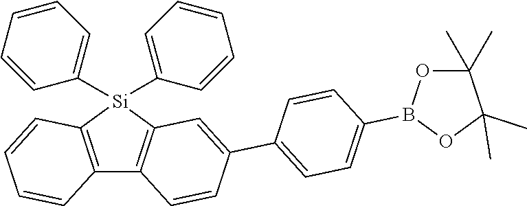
C12=C([Si](C3=CC=CC=C3)(C3=CC=CC=C3)C3=C1C=CC(C1=CC=C(B4OC(C)(C)C(C)(C)O4)C=C1)=C3)C=CC=C2
